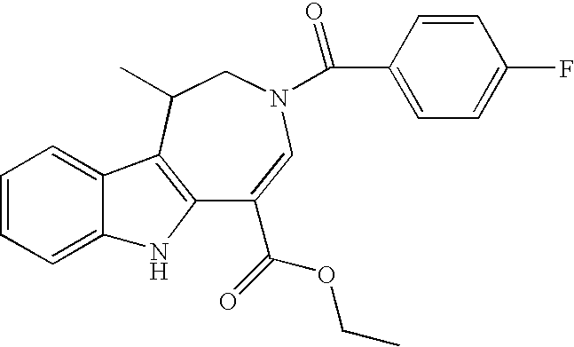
C12=C(C(C)CN(C(C3=CC=C(F)C=C3)=O)C=C1C(OCC)=O)C1=CC=CC=C1N2
